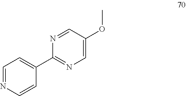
C1(C2=NC=C(OC)C=N2)=CC=NC=C1
